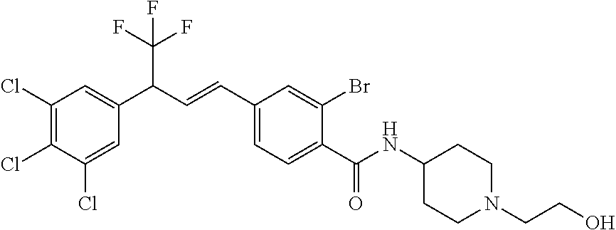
C1(C=CC(C2=CC(Cl)=C(Cl)C(Cl)=C2)C(F)(F)F)=CC=C(C(NC2CCN(CCO)CC2)=O)C(Br)=C1
